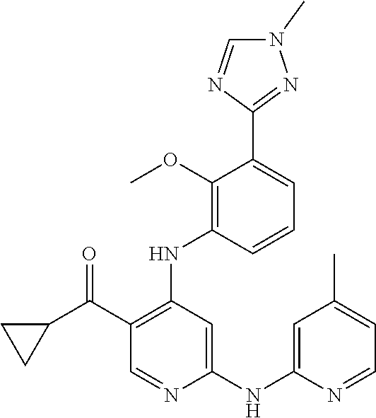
C1=CC(NC2=C(C(C3CC3)=O)C=NC(NC3=CC(C)=CC=N3)=C2)=C(OC)C(C2=NN(C)C=N2)=C1
